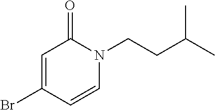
BrC1=CC(=O)N(CCC(C)C)C=C1
